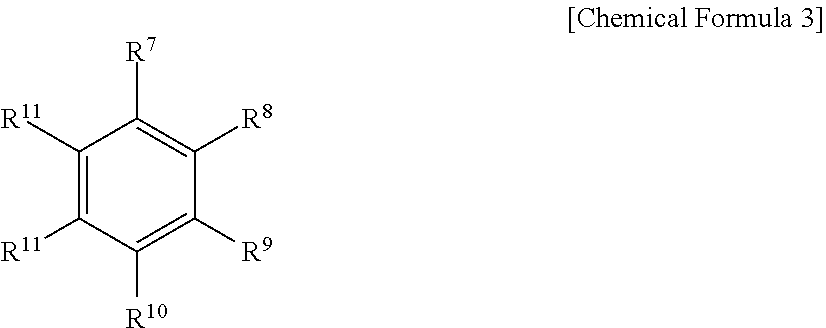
C1([R11])=C([R11])C([R10])=C([R9])C([R8])=C1[R7]
